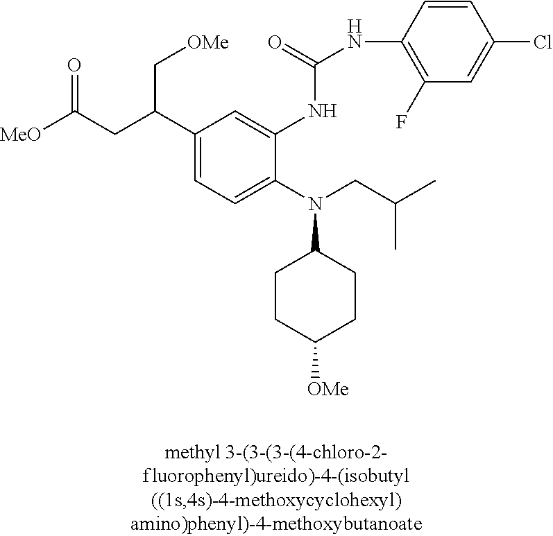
[MeO]C(CC(C1=CC=C(N(CC(C)C)C2CCC([OMe])CC2)C(NC(NC2=C(F)C=C(Cl)C=C2)=O)=C1)C[OMe])=O
